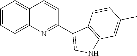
C1=CC=C2C(=C1)C=CC(C1=CNC3=C1C=CC(C)=C3)=N2
